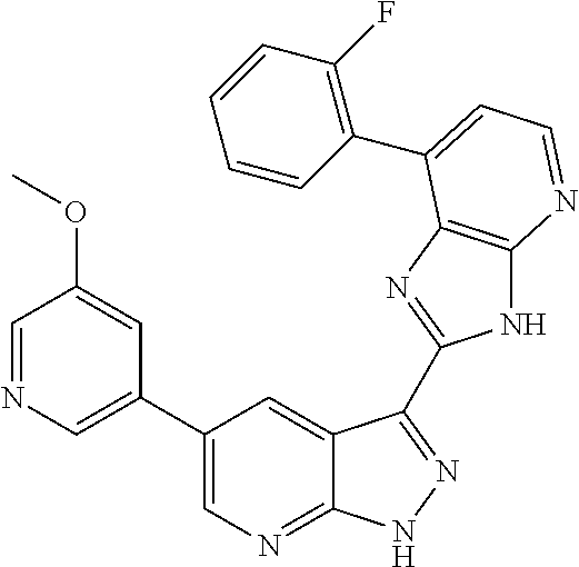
C1(C2=CN=C3C(=C2)C(C2=NC4=C(N2)N=CC=C4C2=C(F)C=CC=C2)=NN3)=CN=CC(OC)=C1
